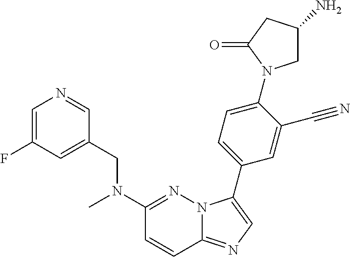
C1=C(F)C=C(CN(C2=NN3C(=NC=C3C3=CC=C(N4CC(N)CC4=O)C(C#N)=C3)C=C2)C)C=N1
